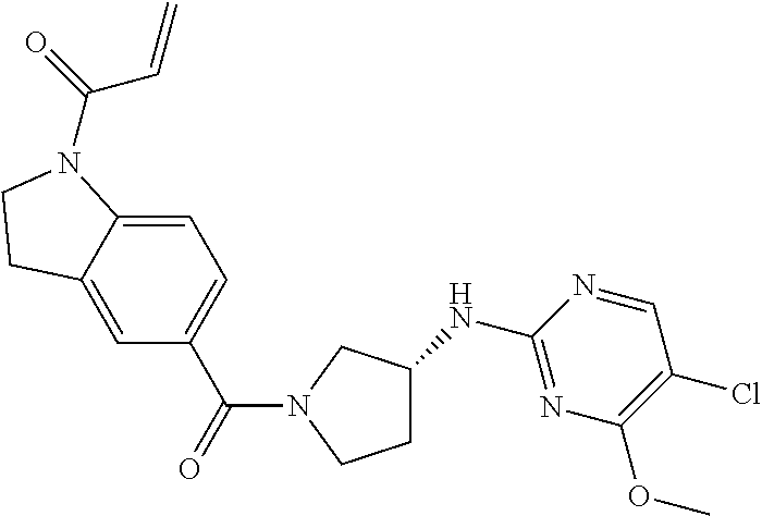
C1=C2C(=CC(C(=O)N3CC(NC4=NC(OC)=C(Cl)C=N4)CC3)=C1)CCN2C(C=C)=O
